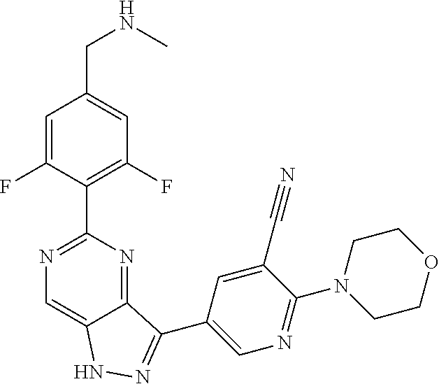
C1=C(F)C(C2=NC=C3C(=N2)C(C2=CN=C(N4CCOCC4)C(C#N)=C2)=NN3)=C(F)C=C1CNC
